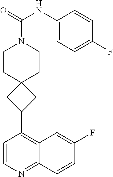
C1=CN=C2C(=C1C1CC3(CCN(C(=O)NC4=CC=C(F)C=C4)CC3)C1)C=C(F)C=C2
